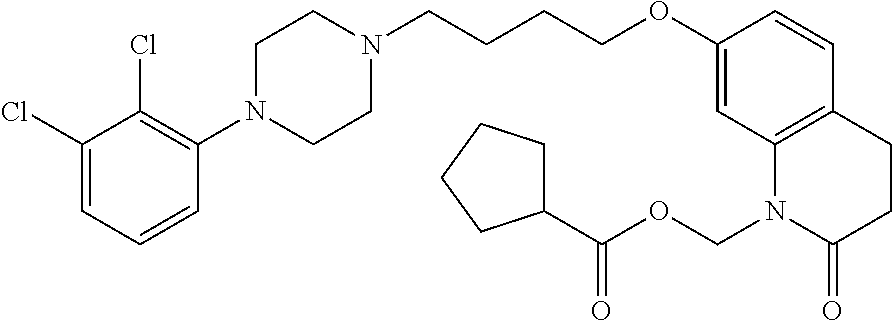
C1(Cl)=CC=CC(N2CCN(CCCCOC3=CC4=C(C=C3)CCC(=O)N4COC(C3CCCC3)=O)CC2)=C1Cl
